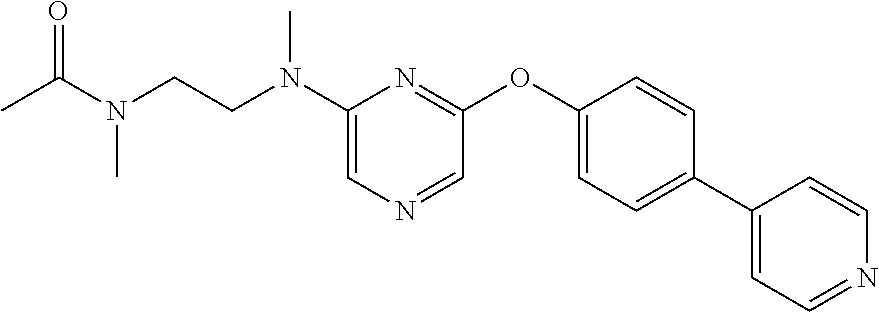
N(C1=CN=CC(OC2=CC=C(C3=CC=NC=C3)C=C2)=N1)(CCN(C(=O)C)C)C
